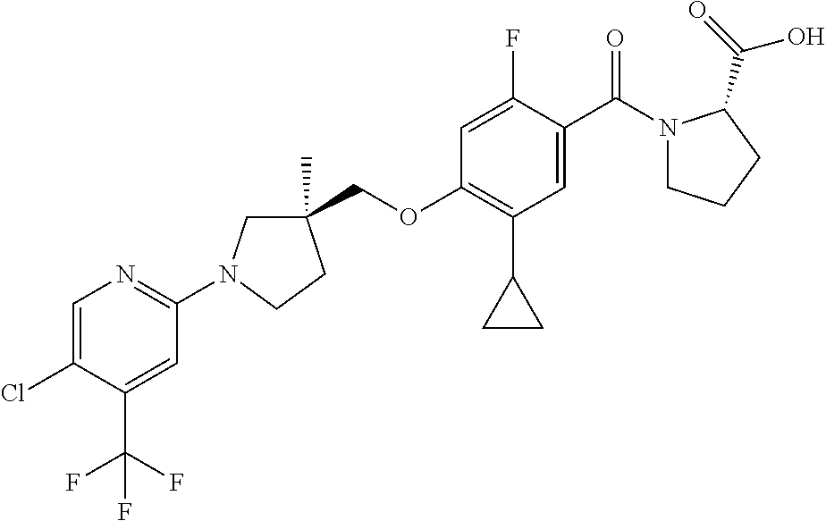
C(OC1=C(C2CC2)C=C(C(=O)N2CCCC2C(=O)O)C(F)=C1)C1(C)CN(C2=NC=C(Cl)C(C(F)(F)F)=C2)CC1
